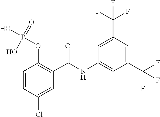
C1=CC(Cl)=CC(C(NC2=CC(C(F)(F)F)=CC(C(F)(F)F)=C2)=O)=C1OP(O)(O)=O
